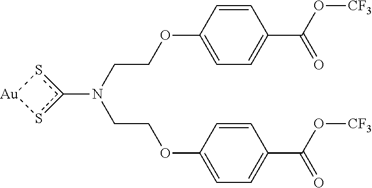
c1(N(CCOC2=CC=C(C(O[CF3])=O)C=C2)CCOC2=CC=C(C(O[CF3])=O)C=C2)s[Au]s1
